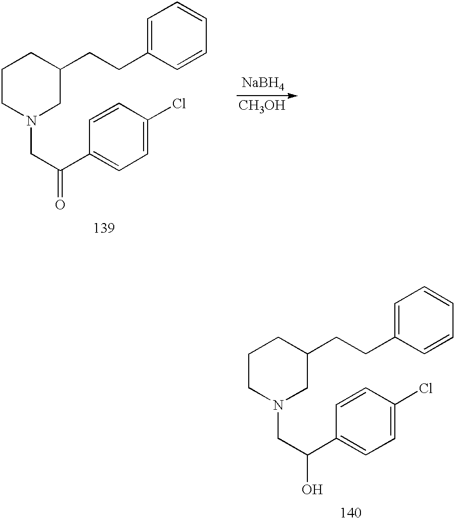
[NaBH4].[CH3OH].C1CN(CC(=O)C2=CC=C(Cl)C=C2)CC(CCC2=CC=CC=C2)C1.C1CN(CC(O)C2=CC=C(Cl)C=C2)CC(CCC2=CC=CC=C2)C1
